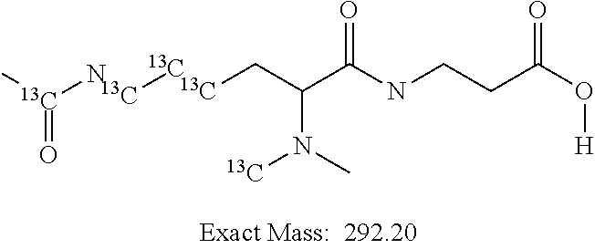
C[13C](N)=O.[13C][13C].[13C]CC(C(NCCC(O[H])=O)=O)N(C)[13C]
